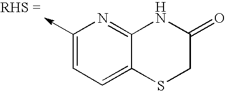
C1(->C)=CC=C2C(=N1)NC(=O)CS2
